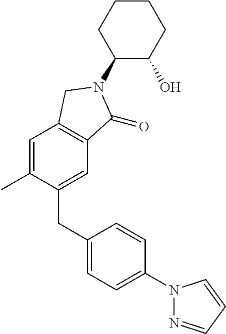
C1(CC2=CC=C(N3N=CC=C3)C=C2)=CC2=C(C=C1C)CN(C1C(O)CCCC1)C2=O
